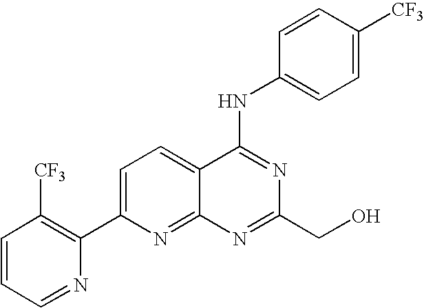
C1=CC=NC(C2=CC=C3C(=N2)N=C(CO)N=C3NC2=CC=C([CF3])C=C2)=C1[CF3]
